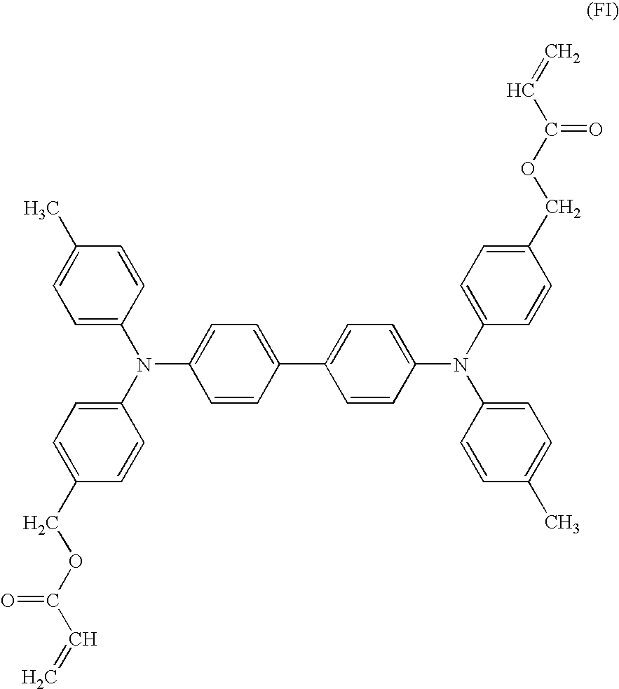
C1=C(N(C2=CC=C(COC(C=C)=O)C=C2)C2=CC=C(C3=CC=C(N(C4=CC=C(COC(C=C)=O)C=C4)C4=CC=C(C)C=C4)C=C3)C=C2)C=CC(C)=C1
